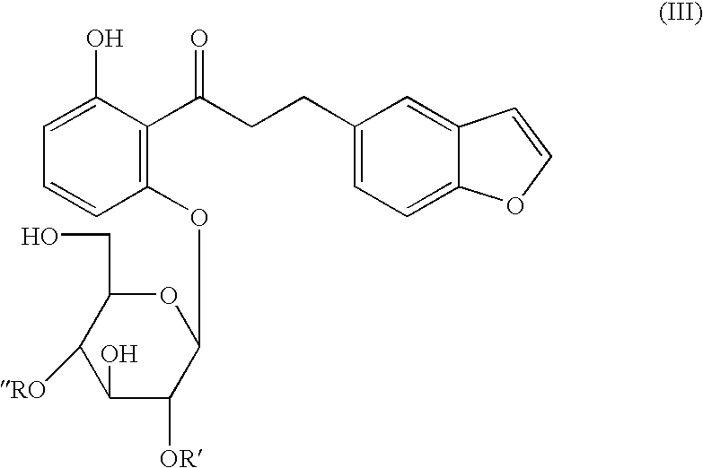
C1(OC2OC(CO)C([RO])C(O)C2[OR])=C(C(CCC2=CC=C3C(=C2)C=CO3)=O)C(O)=CC=C1
